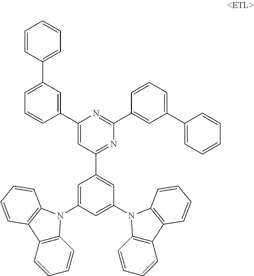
C1=CC(C2=CC=CC(C3=CC(C4=CC(N5C6=C(C7=C5C=CC=C7)C=CC=C6)=CC(N5C6=C(C7=C5C=CC=C7)C=CC=C6)=C4)=NC(C4=CC(C5=CC=CC=C5)=CC=C4)=N3)=C2)=CC=C1
